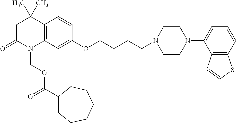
C1C(=O)N(COC(C2CCCCCC2)=O)C2=C(C1(C)C)C=CC(OCCCCN1CCN(C3=CC=CC4=C3C=CS4)CC1)=C2
